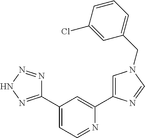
C1(C2=NNN=N2)=CC=NC(C2=CN(CC3=CC=CC(Cl)=C3)C=N2)=C1
